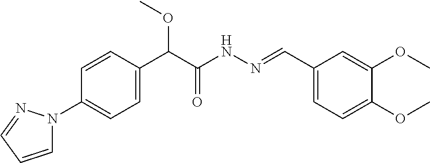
C1(N2C=CC=N2)=CC=C(C(C(NN=CC2=CC=C(OC)C(OC)=C2)=O)OC)C=C1
